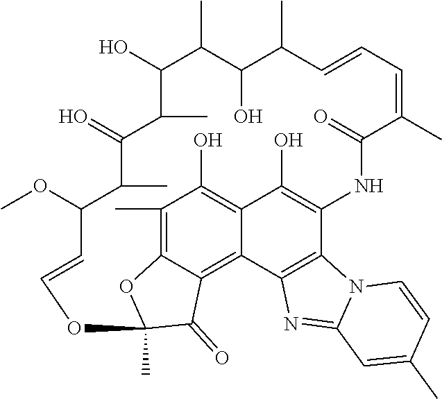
C1(C)=C2C3=C4C(=C1O)C(O)=C(C1=C4N=C4N1C=CC(C)=C4)NC(=O)C(C)=CC=CC(C)C(O)C(C)C(O)C(C)C(=O)C(C)C(OC)C=COC(C)(O2)C3=O
